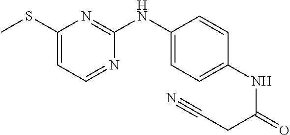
C1(SC)=CC=NC(NC2=CC=C(NC(=O)CC#N)C=C2)=N1
